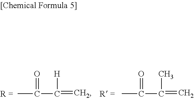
CC(=O)C(=C)[H].CC(=O)C(=C)C
